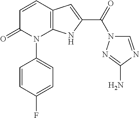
C12=C(C=CC(=O)N1C1=CC=C(F)C=C1)C=C(C(N1C=NC(N)=N1)=O)N2
